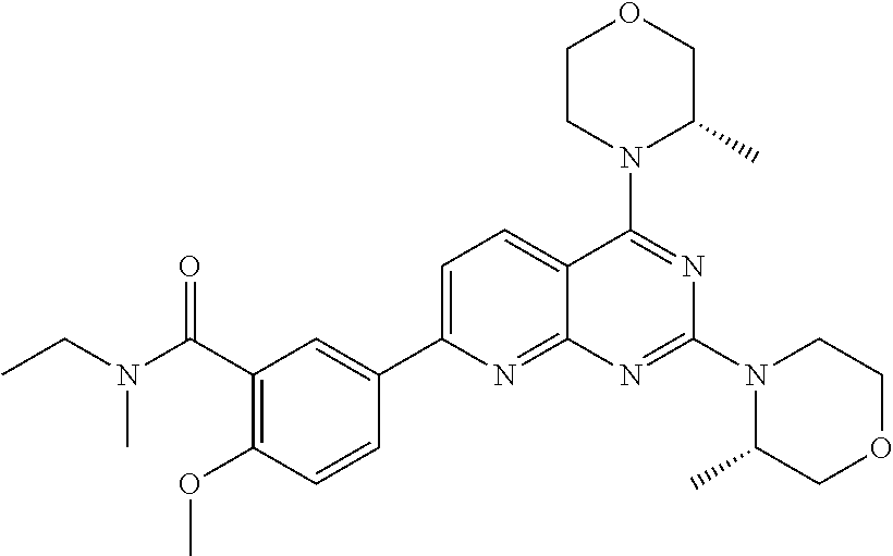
C1(C(=O)N(C)CC)=C(OC)C=CC(C2=CC=C3C(=N2)N=C(N2C(C)COCC2)N=C3N2C(C)COCC2)=C1
